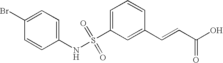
C1(Br)=CC=C(NS(C2=CC=CC(C=CC(O)=O)=C2)(=O)=O)C=C1
